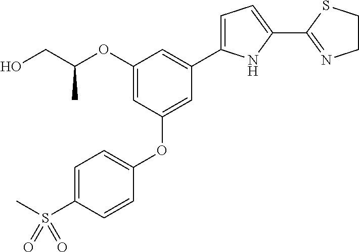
C1(OC(CO)C)=CC(OC2=CC=C(S(C)(=O)=O)C=C2)=CC(C2=CC=C(C3=NCCS3)N2)=C1
